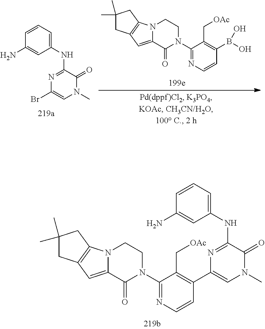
N12C(=CC3=C1CC(C)(C)C3)C(=O)N(C1=NC=CC(C3=CN(C)C(=O)C(NC4=CC=CC(N)=C4)=N3)=C1C[OAc])CC2.N12C(=CC3=C1CC(C)(C)C3)C(=O)N(C1=NC=CC(B(O)O)=C1C[OAc])CC2.C1(NC2=NC(Br)=CN(C)C2=O)=CC=CC(N)=C1
